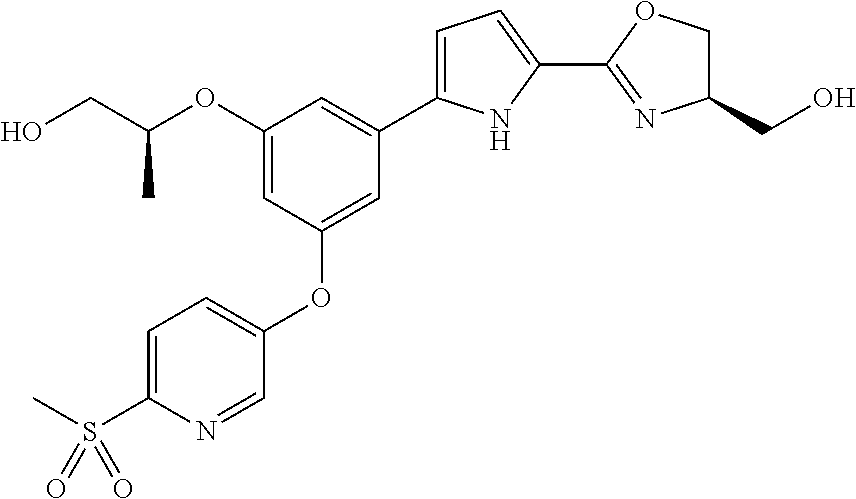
OCC(OC1=CC(OC2=CC=C(S(C)(=O)=O)N=C2)=CC(C2=CC=C(C3=NC(CO)CO3)N2)=C1)C
